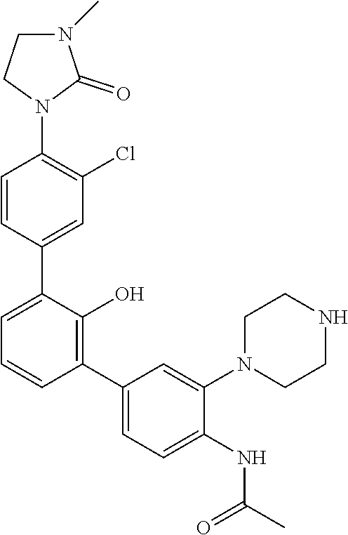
C1=CC(C2=CC=CC(C3=CC=C(NC(=O)C)C(N4CCNCC4)=C3)=C2O)=CC(Cl)=C1N1C(=O)N(C)CC1
